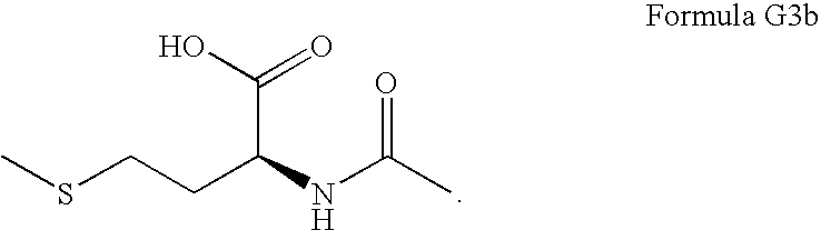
C(CC(C(O)=O)NC(=O)C)SC
